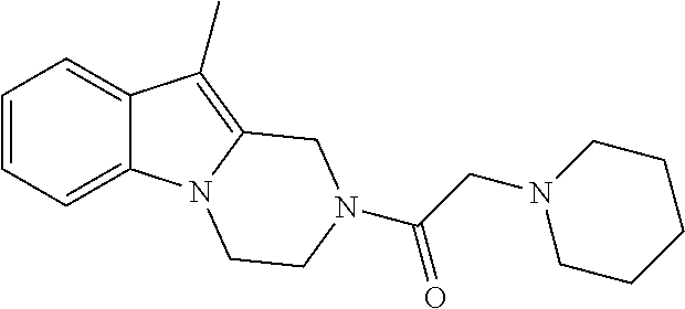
C1=CC=C2C(=C1)C(C)=C1N2CCN(C(CN2CCCCC2)=O)C1
